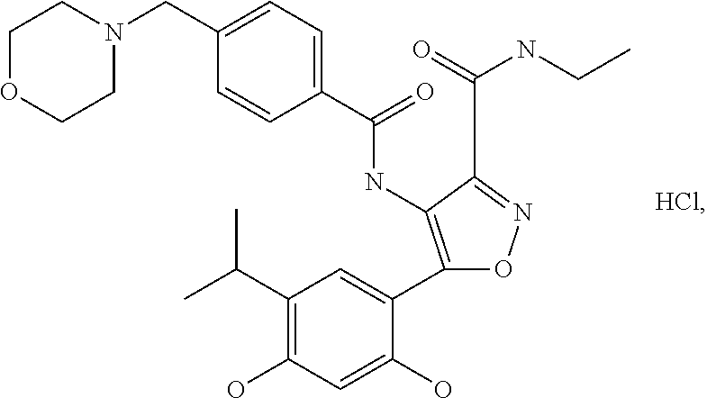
C1OCCN(CC2=CC=C(C(=O)NC3=C(C4=CC(C(C)C)=C(O)C=C4O)ON=C3C(=O)NCC)C=C2)C1
